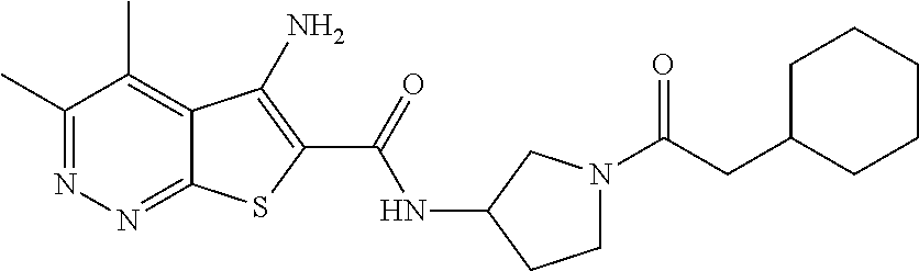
C1(C)=NN=C2C(=C1C)C(N)=C(C(=O)NC1CCN(C(=O)CC3CCCCC3)C1)S2
